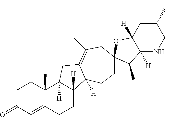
C1C(=O)C=C2C(C)(C1)C1([H])C([H])(CC2)C2([H])C(=C(C)CC3(CC2)OC2([H])CC(C)CNC2([H])C3C)C1
